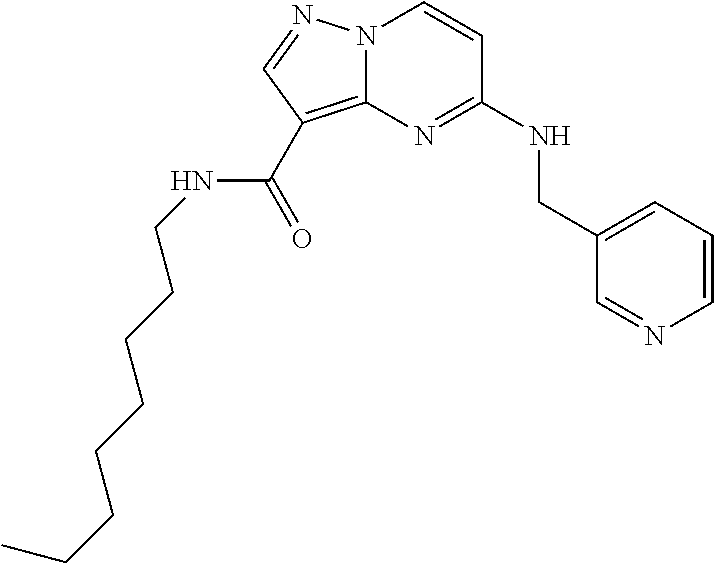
C1=CN=CC(CNC2=NC3=C(C(NCCCCCCCC)=O)C=NN3C=C2)=C1
